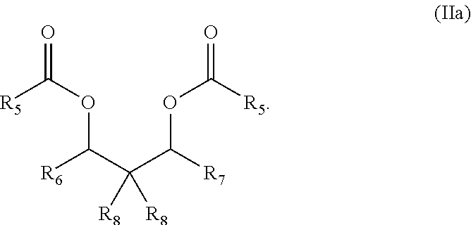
O(C(C(C(OC(=O)[R5])[R7])([R8])[R8])[R6])C(=O)[R5]
